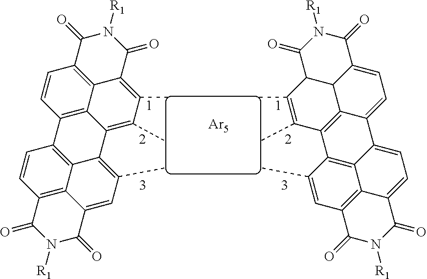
N1([R1])C(=O)C2=C3C(=C(C)C(C)=C4C3=C(C=C2)C2=C3C4=C(C)C=C4C3=C(C=C2)C(=O)N([R1])C4=O)C1=O.N1([R1])C(=O)C2=CC=C3C4=C(C(C)=C(C)C(C24)C1=O)C1=C2C3=CC=C3C2=C(C=C1C)C(=O)N([R1])C3=O.[Ar5]
